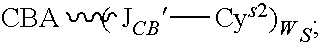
[JCB]([CBA])[Cys2)W].S
